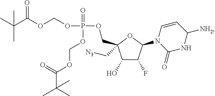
C1(O)C(F)C(N2C(=O)NC([NH2])C=C2)OC1(COP(OCOC(C(C)(C)C)=O)(=O)OCOC(C(C)(C)C)=O)C[N3]
